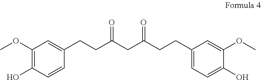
C1=CC(CCC(CC(CCC2=CC=C(O)C(OC)=C2)=O)=O)=CC(OC)=C1O
